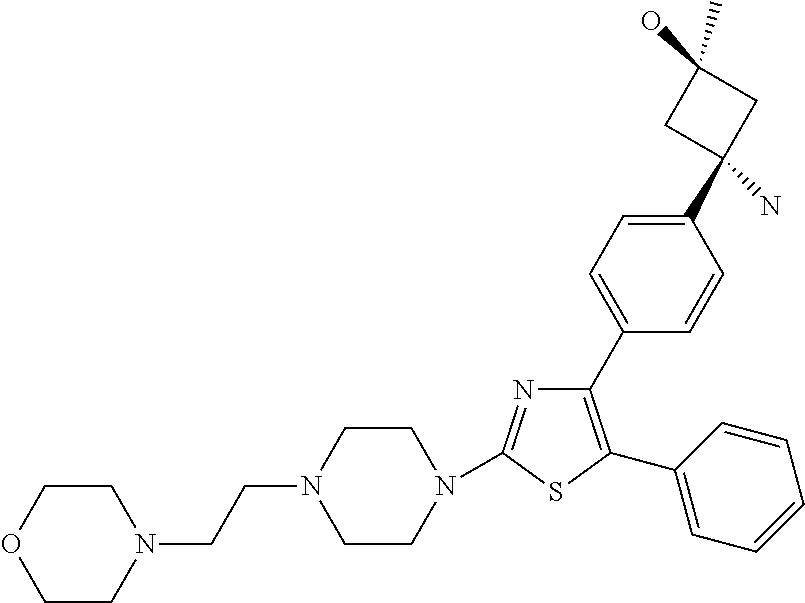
N1=C(N2CCN(CCN3CCOCC3)CC2)SC(C2=CC=CC=C2)=C1C1=CC=C(C2(N)CC(O)(C)C2)C=C1
